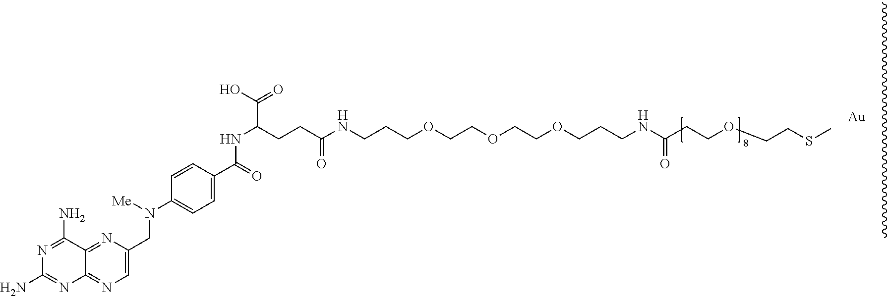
C12=NC(CN(C3=CC=C(C(=O)NC(CCC(NCCCOCCOCCOCCCNC(CCOCCSC)=O)=O)C(O)=O)C=C3)[Me])=CN=C1N=C(N)N=C2N.[Au]
